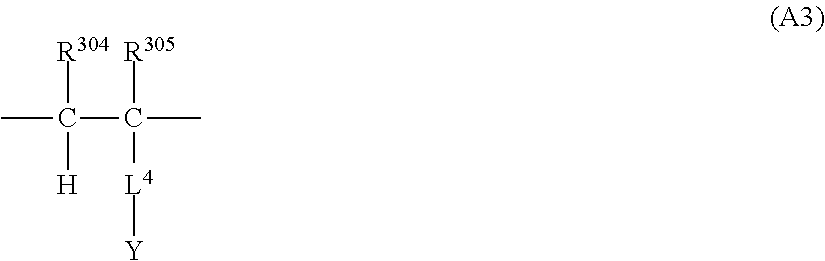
CC(C(C)([R305])[L4][Y])([R304])[H]
